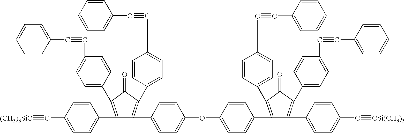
C(C1=CC=C(C2=C(C3=CC=C(C#CC4=CC=CC=C4)C=C3)C(=O)C(C3=CC=C(C#CC4=CC=CC=C4)C=C3)=C2C2=CC=C(OC3=CC=C(C4=C(C5=CC=C(C#CC6=CC=CC=C6)C=C5)C(=O)C(C5=CC=C(C#CC6=CC=CC=C6)C=C5)=C4C4=CC=C(C#[CSi(CH3)3])C=C4)C=C3)C=C2)C=C1)#[(CH3)3SiC]
